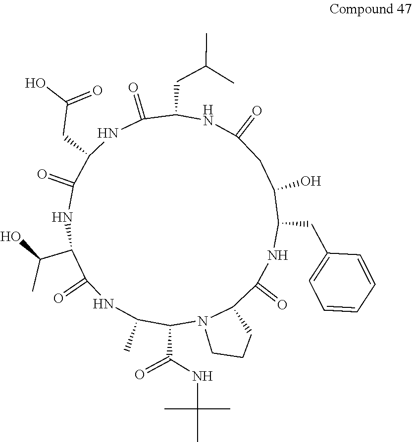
C1(C(=O)NC(C)(C)C)N2C(C(=O)NC(CC3=CC=CC=C3)C(O)CC(=O)NC(CC(C)C)C(=O)NC(CC(=O)O)C(=O)NC(C(C)O)C(=O)NC1C)CCC2
